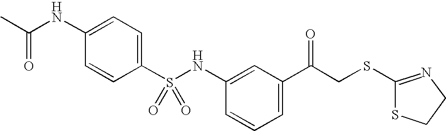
C1=CC=C(C(CSC2=NCCS2)=O)C=C1NS(=O)(C1=CC=C(NC(C)=O)C=C1)=O
